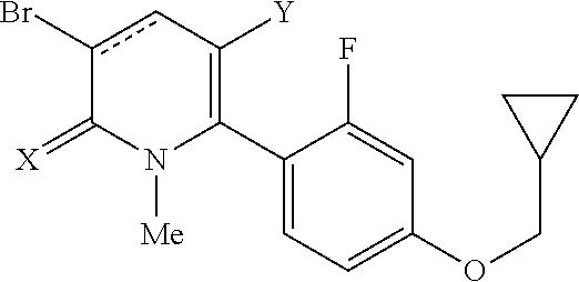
C1(C2=C([Y])cc(Br)C(=[X])N2[Me])=CC=C(OCC2CC2)C=C1F
